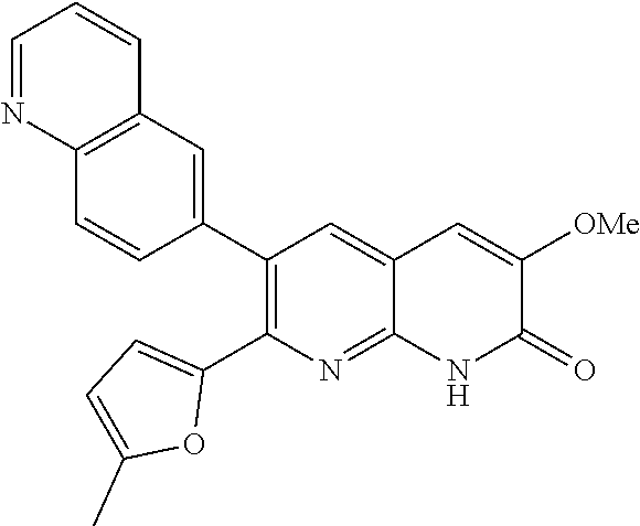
C12=C(C=C(C3=C(C4=CC=C(C)O4)N=C4C(=C3)C=C([OMe])C(=O)N4)C=C1)C=CC=N2
